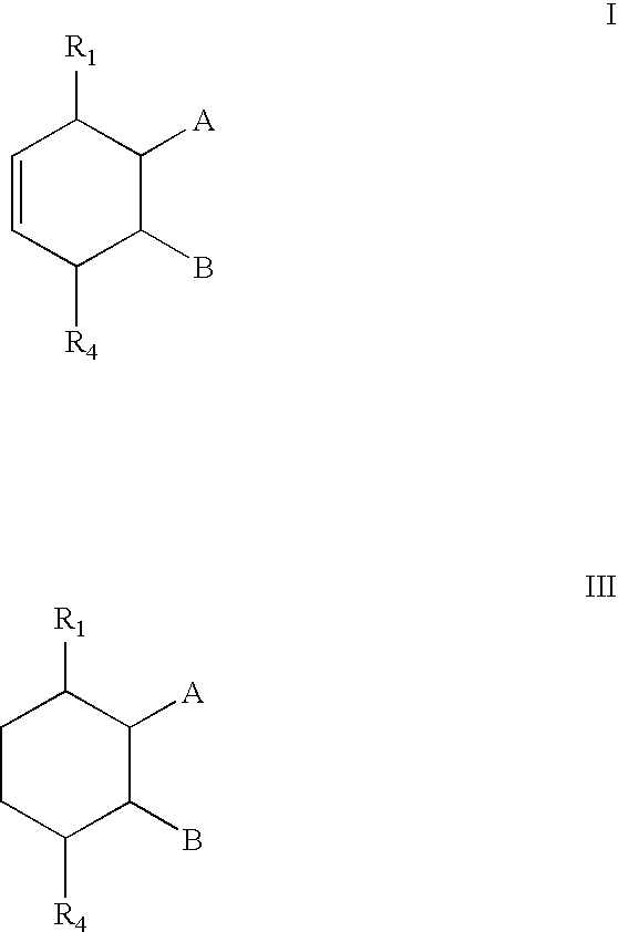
C1=CC([R4])C(B)C([A])C1[R1].C1CC([R1])C([A])C(B)C1[R4]
